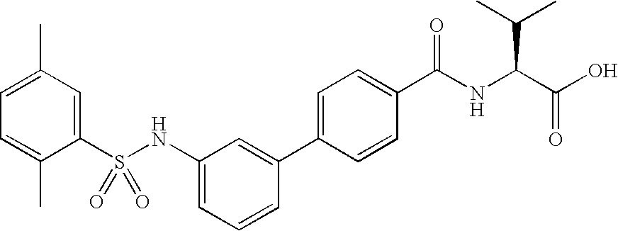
C1=C(C)C=C(S(NC2=CC=CC(C3=CC=C(C(NC(C(O)=O)C(C)C)=O)C=C3)=C2)(=O)=O)C(C)=C1
